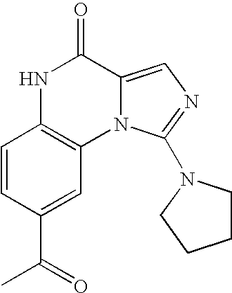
N1C2=C(N3C(=CN=C3N3CCCC3)C1=O)C=C(C(C)=O)C=C2
